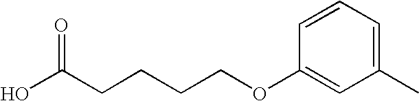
C1=CC=C(C)C=C1OCCCCC(O)=O
